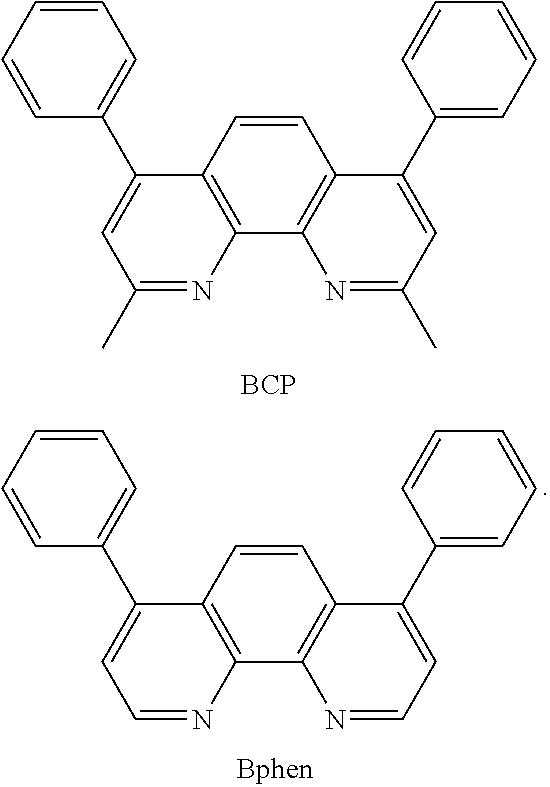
C1=C(C2=CC(C)=NC3=C2C=CC2=C3N=C(C)C=C2C2=CC=CC=C2)C=CC=C1.[BCP].C1=C(C2=CC=NC3=C2C=CC2=C3N=CC=C2C2=CC=CC=C2)C=CC=C1
